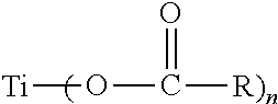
O=C([R)n])O[Ti]
